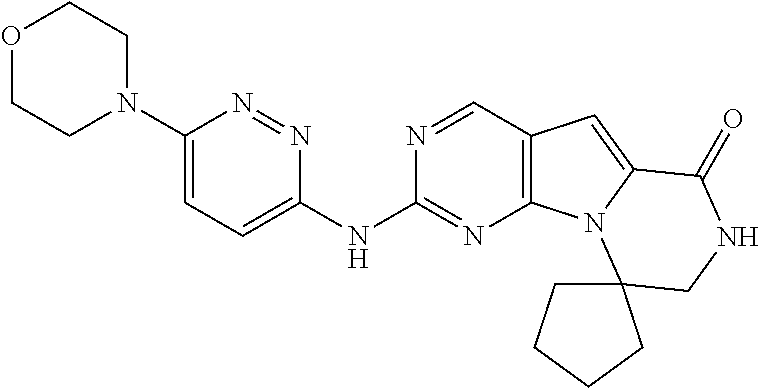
C1(N2CCOCC2)=CC=C(NC2=NC3=C(C=N2)C=C2N3C3(CNC2=O)CCCC3)N=N1
